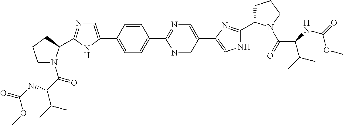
C1=CC(C2=CN=C(C3N(C(C(C(C)C)NC(=O)OC)=O)CCC3)N2)=CC=C1C1=NC=C(C2=CNC(C3CCCN3C(=O)C(C(C)C)NC(OC)=O)=N2)C=N1
